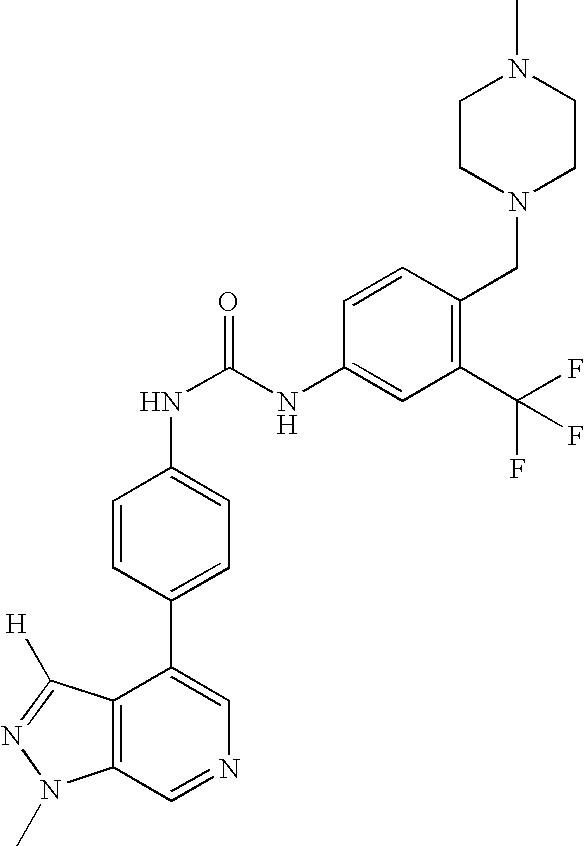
C12=C(C=NC=C1C1=CC=C(NC(NC3=CC(C(F)(F)F)=C(CN4CCN(C)CC4)C=C3)=O)C=C1)N(C)N=C2[H]
